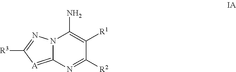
N12C(=[A]C([R3])=N1)N=C([R2])C([R1])=C2N
